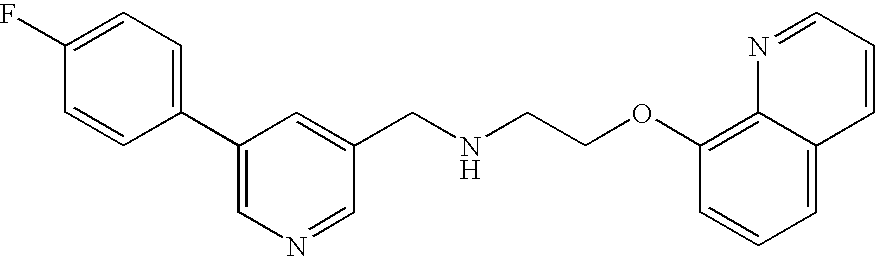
C1(F)=CC=C(C2=CN=CC(CNCCOC3=C4C(=CC=C3)C=CC=N4)=C2)C=C1
